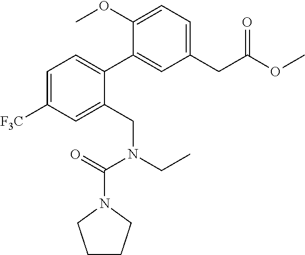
C1(CC(OC)=O)=CC=C(OC)C(C2=CC=C([F3C])C=C2CN(CC)C(=O)N2CCCC2)=C1
